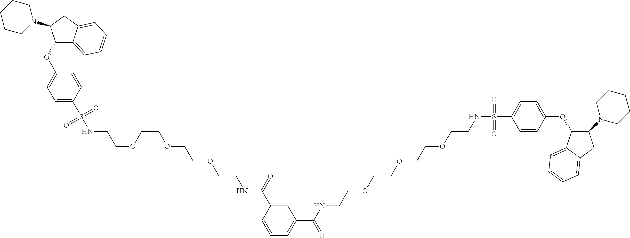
C1(OC2=CC=C(S(NCCOCCOCCOCCNC(=O)C3=CC(C(=O)NCCOCCOCCOCCNS(C4=CC=C(OC5C(N6CCCCC6)CC6=CC=CC=C56)C=C4)(=O)=O)=CC=C3)(=O)=O)C=C2)C2=CC=CC=C2CC1N1CCCCC1
